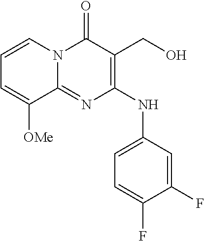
C1=CN2C(=NC(NC3=CC=C(F)C(F)=C3)=C(CO)C2=O)C([OMe])=C1
